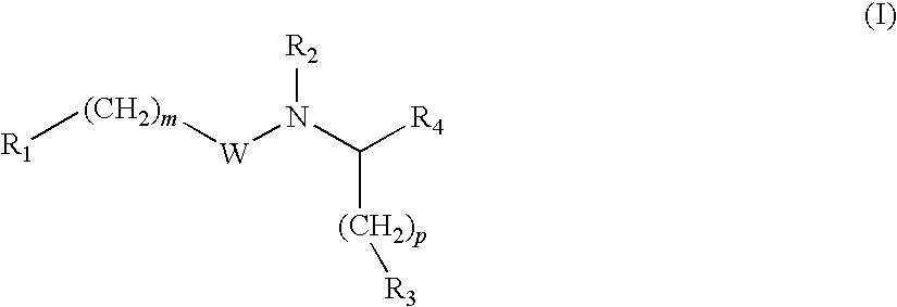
[R1][(CH2)m][W]N(C([(CH2)p][R3])[R4])[R2]
